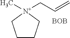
C1CC[N+](CC=C)(C)C1.[BOB]
